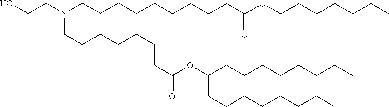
C(C(=O)OC(CCCCCCCC)CCCCCCCC)CCCCCCN(CCCCCCCCCC(=O)OCCCCCCC)CCO
